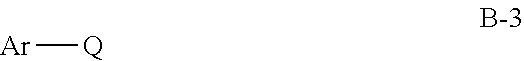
[Ar][Q]
